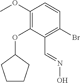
C1(OC)=C(OC2CCCC2)C(C=NO)=C(Br)C=C1
